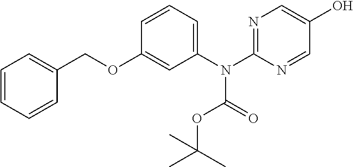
O(C1=CC(N(C2=NC=C(O)C=N2)C(=O)OC(C)(C)C)=CC=C1)CC1=CC=CC=C1
